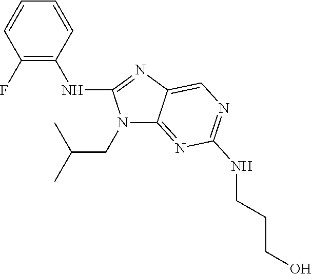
C1(F)=C(NC2=NC3=CN=C(NCCCO)N=C3N2CC(C)C)C=CC=C1
